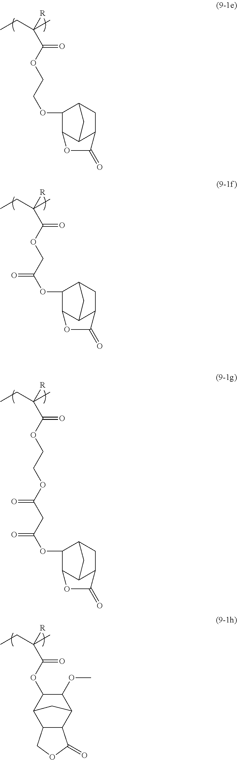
CCC(C)([R])C(OCCOC1C2C3C(CC1C3)C(=O)O2)=O.CCC(C)([R])C(OCC(OC1C2C3C(CC1C3)C(=O)O2)=O)=O.CCC(C)([R])C(OCCOC(CC(OC1C2C3C(CC1C3)C(=O)O2)=O)=O)=O.CCC(C)([R])C(OC1C2C3C(C(C1OC)C2)C(=O)OC3)=O
